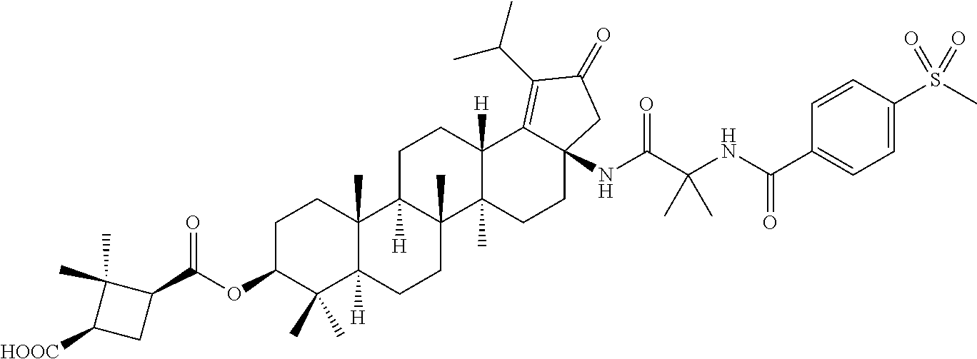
C1=C(S(C)(=O)=O)C=CC(C(NC(C(NC23C(=C(C(C)C)C(=O)C2)C2([H])C(C)(CC3)C3(C)C([H])(CC2)C2(C)C([H])(CC3)C(C)(C)C(OC(=O)C3C(C)(C)C([HOOC])C3)CC2)=O)(C)C)=O)=C1
